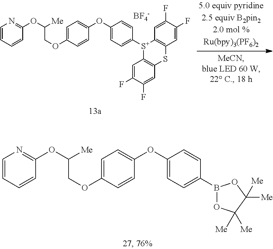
C1=CC=CC(OC([Me])COC2=CC=C(OC3=CC=C([S+]4C5=C(SC6=C4C=C(F)C(F)=C6)C=C(F)C(F)=C5)C=C3)C=C2)=N1.[BF4-].C1=CC=CC(OC([Me])COC2=CC=C(OC3=CC=C(B4OC([Me])([Me])C([Me])([Me])O4)C=C3)C=C2)=N1
